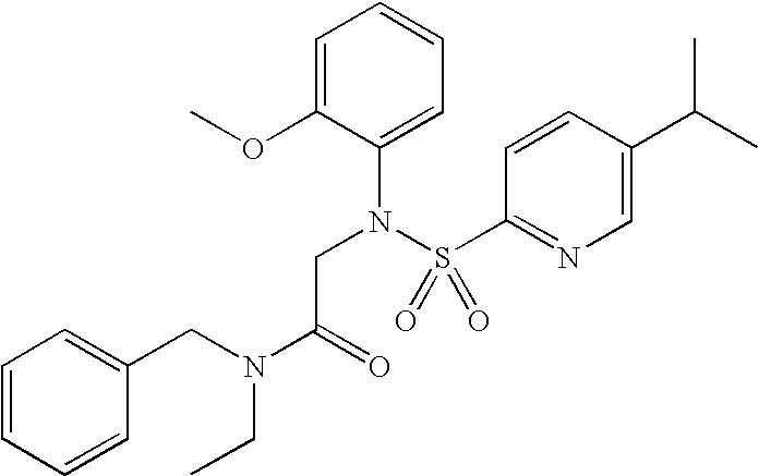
C1=C(OC)C(N(S(C2=NC=C(C(C)C)C=C2)(=O)=O)CC(=O)N(CC)CC2=CC=CC=C2)=CC=C1
